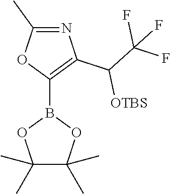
N1=C(C)OC(B2OC(C)(C)C(C)(C)O2)=C1C(C(F)(F)F)[OTBS]
